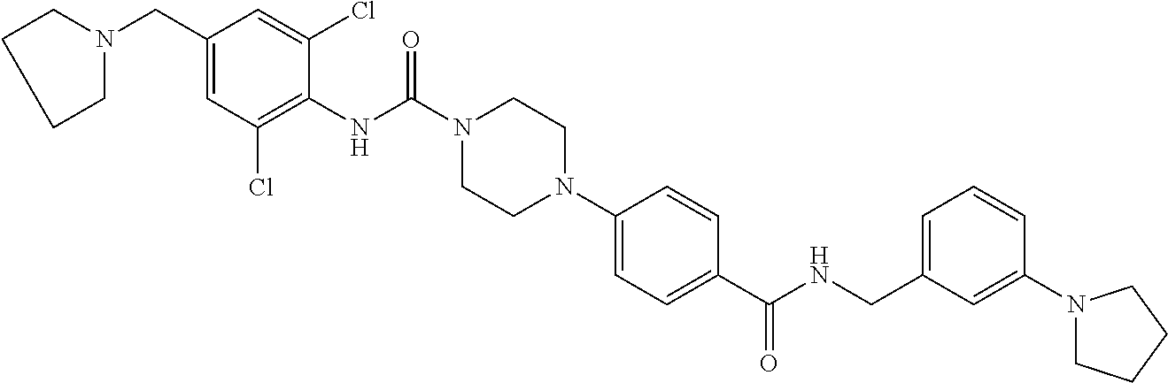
C1(CN2CCCC2)=CC(Cl)=C(NC(N2CCN(C3=CC=C(C(NCC4=CC=CC(N5CCCC5)=C4)=O)C=C3)CC2)=O)C(Cl)=C1
